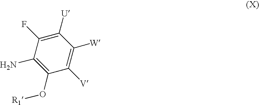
NC1=C(O[R1])C([V])=C([W])C([U])=C1F
